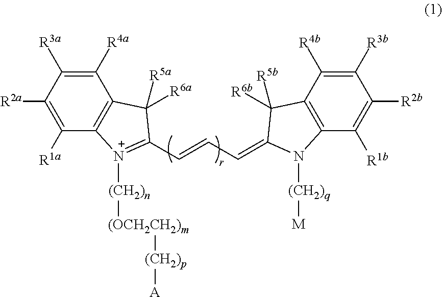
C1([R4a])=C([R3a])C([R2a])=C([R1a])C2=C1C([R6a])([R5a])C(C=CC=C1N([(CH2)q][M])C3=C(C([R4b])=C([R3b])C([R2b])=C3[R1b])C1([R6b])[R5b])=[N+]2[(CH2)n][(OCH2CH2)m][(CH2)p][A]
